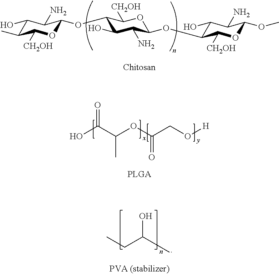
CCC(C)O.OC(C(OC(CO[H])=O)C)=O.C1(O)C(C)C([CH2OH])OC(OC2C(O)C(N)C(OC3C(O)C(N)C(OC)OC3[CH2OH])OC2[CH2OH])C1N
